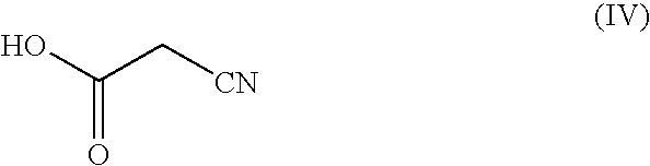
C(=O)(O)C[CN]
